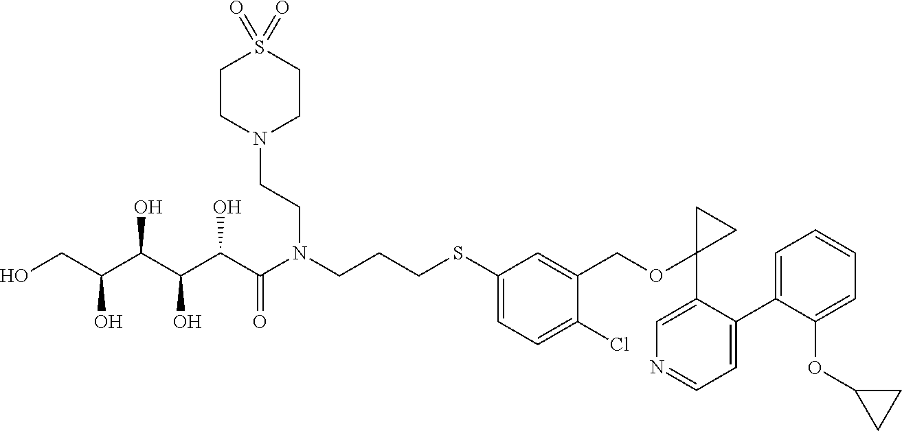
C1(SCCCN(C(C(C(C(C(CO)O)O)O)O)=O)CCN2CCS(=O)(=O)CC2)=CC=C(Cl)C(COC2(C3=CN=CC=C3C3=CC=CC=C3OC3CC3)CC2)=C1
